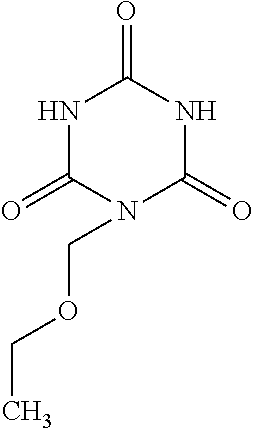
N1C(=O)N(COCC)C(=O)NC1=O
